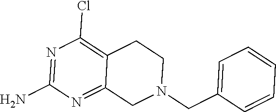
N1=C(N)N=C2C(=C1Cl)CCN(CC1=CC=CC=C1)C2
